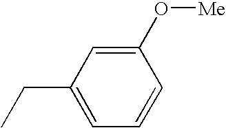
C1(CC)=CC=CC(O[Me])=C1
